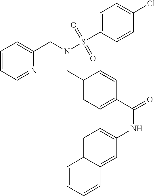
C1=CC=NC(CN(CC2=CC=C(C(NC3=CC=C4C(=C3)C=CC=C4)=O)C=C2)S(C2=CC=C(Cl)C=C2)(=O)=O)=C1
